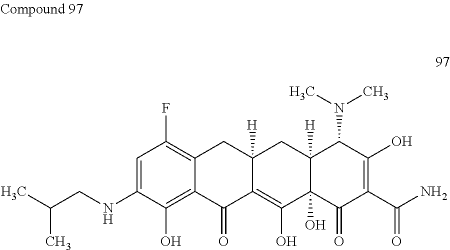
C1=C(NCC(C)C)C(O)=C2C(=C1F)CC1([H])C(=C(O)C3(O)C([H])(C1)C(N(C)C)C(O)=C(C(N)=O)C3=O)C2=O
